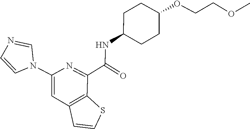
C1=NC=CN1C1=CC2=C(C(C(NC3CCC(OCCOC)CC3)=O)=N1)SC=C2
